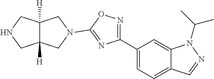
C1(C2=CC=C3C(=C2)N(C(C)C)N=C3)=NOC(N2CC3([H])C([H])(CNC3)C2)=N1
